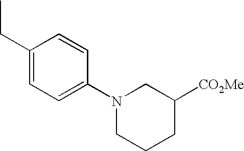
C1(CC)=CC=C(N2CCCC([CO2Me])C2)C=C1
